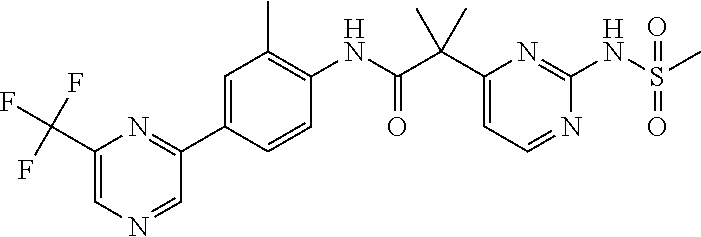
C1(C(C(NC2=C(C)C=C(C3=NC(C(F)(F)F)=CN=C3)C=C2)=O)(C)C)=CC=NC(NS(C)(=O)=O)=N1
